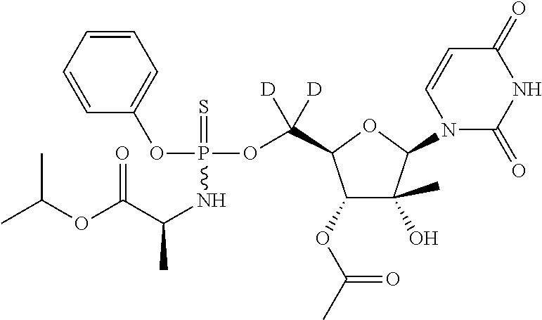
C1=CC=CC=C1OP(NC(C)C(OC(C)C)=O)(OC(C1C(OC(C)=O)C(C)(O)C(N2C(=O)NC(=O)C=C2)O1)([D])[D])=S
